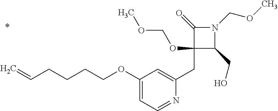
C1(CC2=CC(OCCCCC=C)=CC=N2)(OCOC)C(CO)N(COC)C1=O
